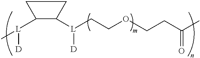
C[L]([D])C1C([L]([D])CCOCCC(C)=O)CC1
